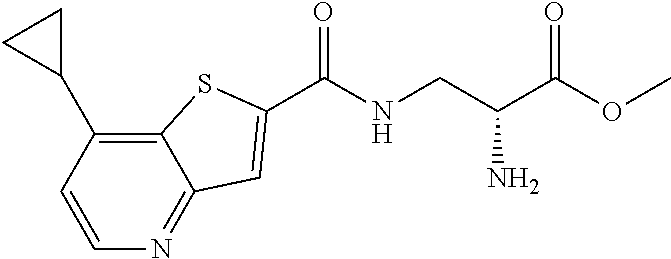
C1=CC(C2CC2)=C2C(=N1)C=C(C(NCC(C(OC)=O)N)=O)S2
